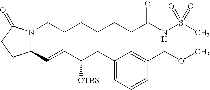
C1(C=CC(CC2=CC=CC(COC)=C2)[OTBS])N(CCCCCCC(NS(C)(=O)=O)=O)C(=O)CC1
